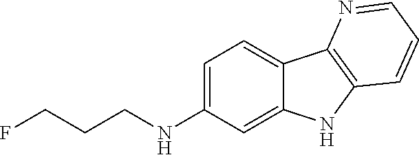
C1=C(NCCCF)C=C2C(=C1)C1=C(N2)C=CC=N1
